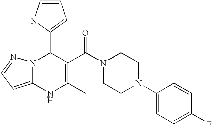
C1(C2=CC=CN2)N2C(=CC=N2)NC(C)=C1C(N1CCN(C2=CC=C(F)C=C2)CC1)=O
